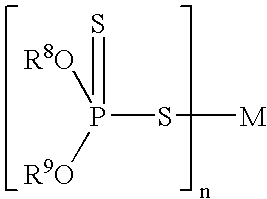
P(S[M])(=S)([R8O])[R9O]
